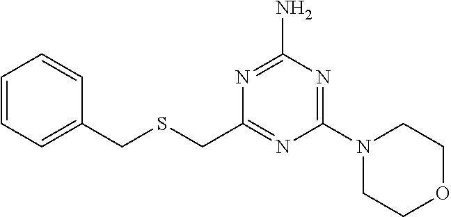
C1=CC=C(CSCC2=NC(N3CCOCC3)=NC(N)=N2)C=C1
